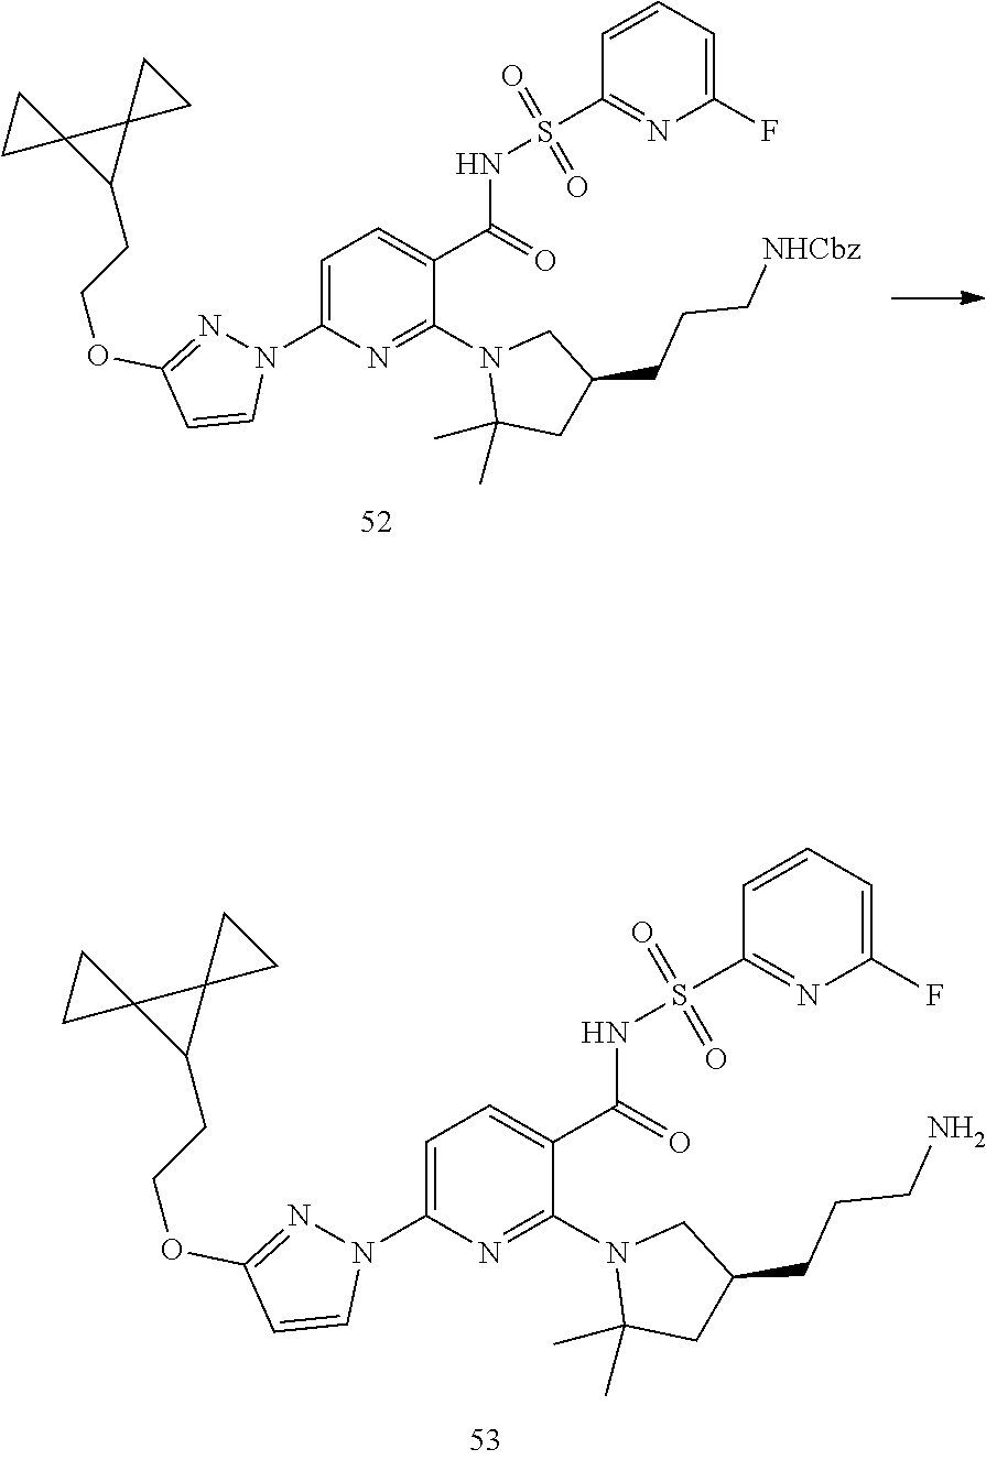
C1=C(N2N=C(OCCC3C4(C35CC5)CC4)C=C2)N=C(N2C(C)(C)CC(CCCN)C2)C(C(NS(C2=NC(F)=CC=C2)(=O)=O)=O)=C1.C1=C(N2N=C(OCCC3C4(C35CC5)CC4)C=C2)N=C(N2C(C)(C)CC(CCC[NHCbz])C2)C(C(NS(C2=NC(F)=CC=C2)(=O)=O)=O)=C1
